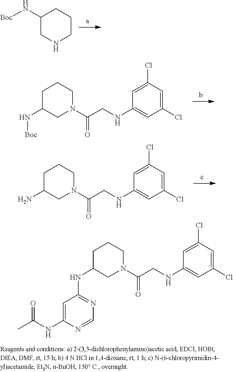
C1(N[Boc])CNCCC1.C1C(N[Boc])CN(C(CNC2=CC(Cl)=CC(Cl)=C2)=O)CC1.C1C(N)CN(C(CNC2=CC(Cl)=CC(Cl)=C2)=O)CC1.C1C(NC2=NC=NC(NC(C)=O)=C2)CN(C(CNC2=CC(Cl)=CC(Cl)=C2)=O)CC1
